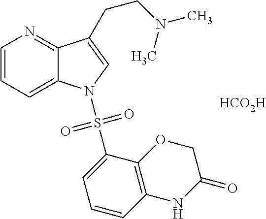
C1=CC=C2C(=N1)C(CCN(C)C)=CN2S(=O)(=O)C1=CC=CC2=C1OCC(=O)N2.[HCO2H]
